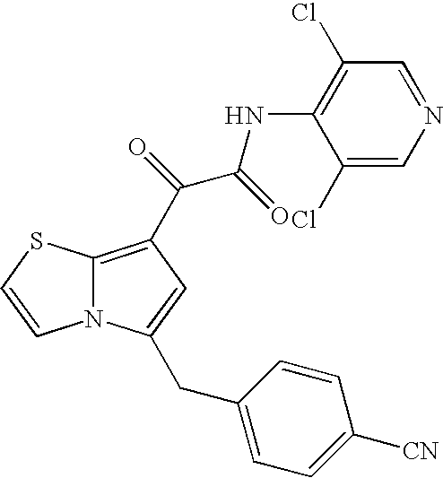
N12C(=C(C(C(NC3=C(Cl)C=NC=C3Cl)=O)=O)C=C1CC1=CC=C([CN])C=C1)SC=C2
